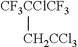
[CF3CClCF3][CH2CCl3]
